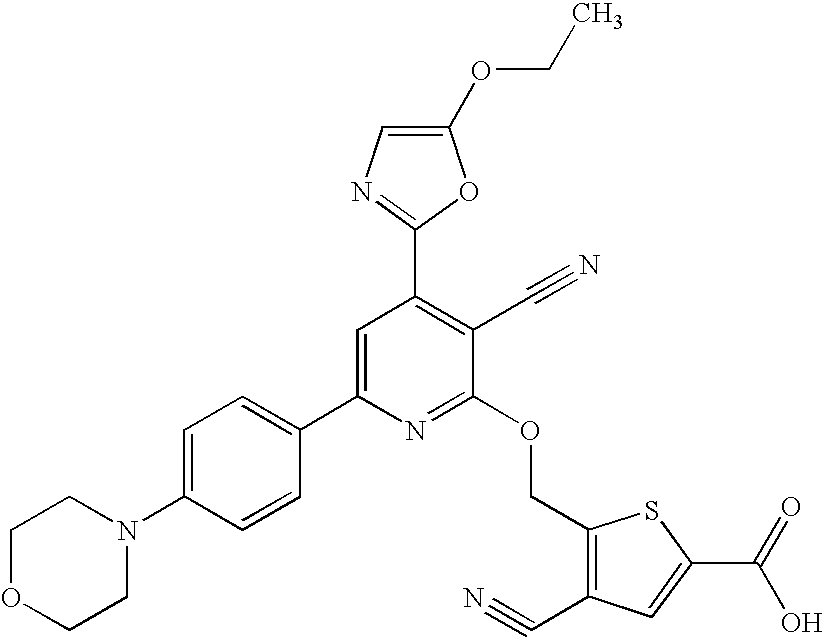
C1OCCN(C2=CC=C(C3=CC(C4=NC=C(OCC)O4)=C(C#N)C(OCC4=C(C#N)C=C(C(=O)O)S4)=N3)C=C2)C1
